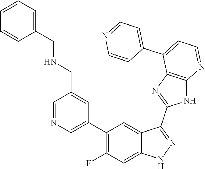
C1=NC=C(C2=C(F)C=C3C(=C2)C(C2=NC4=C(N2)N=CC=C4C2=CC=NC=C2)=NN3)C=C1CNCC1=CC=CC=C1
